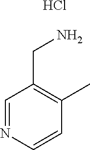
C1=NC=CC(C)=C1CN.Cl
